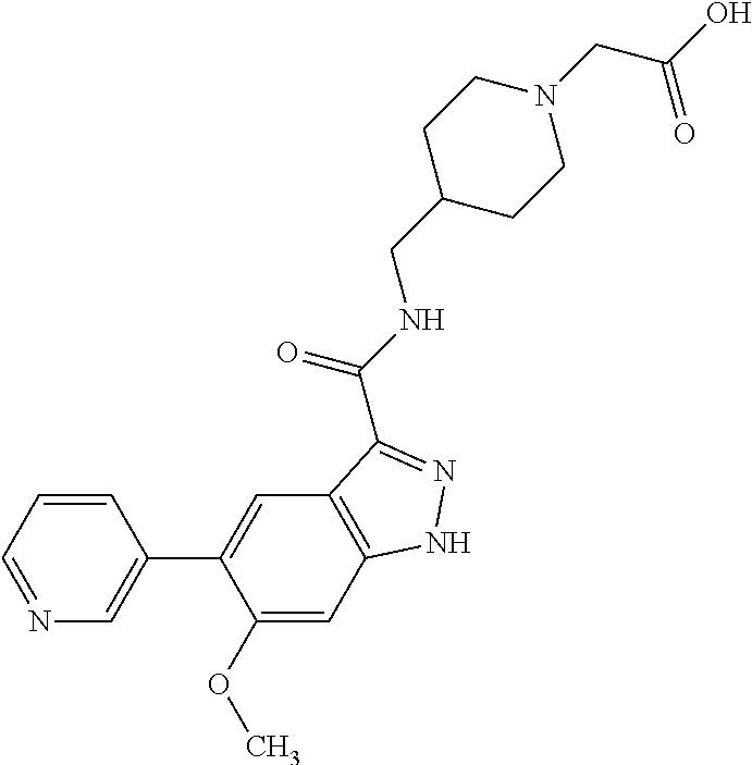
C1(OC)=CC2=C(C=C1C1=CN=CC=C1)C(C(=O)NCC1CCN(CC(O)=O)CC1)=NN2
